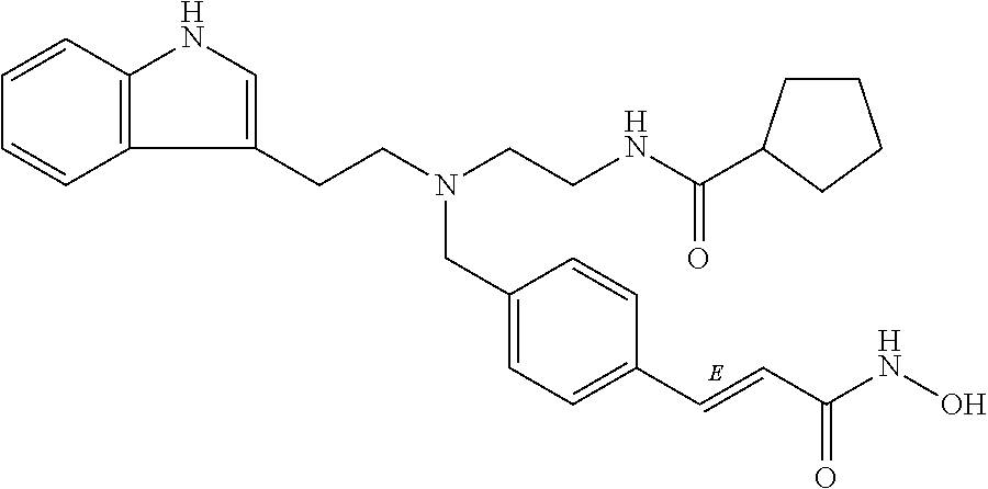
C12=C(C=CC=C1)NC=C2CCN(CCNC(=O)C1CCCC1)CC1=CC=C(C=CC(NO)=O)C=C1
